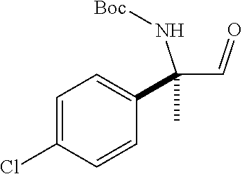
C(C=O)(N[Boc])(C1=CC=C(Cl)C=C1)C
